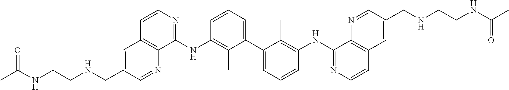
C1=CC=C(C2=CC=CC(NC3=NC=CC4=C3N=CC(CNCCNC(C)=O)=C4)=C2C)C(C)=C1NC1=NC=CC2=C1N=CC(CNCCNC(C)=O)=C2
